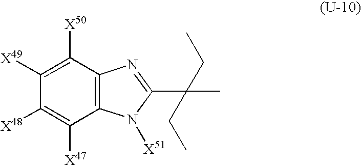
C12=C(C([X50])=C([X49])C([X48])=C1[X47])N=C(C(CC)(CC)C)N2[X51]
